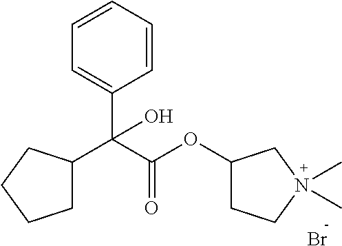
C1=CC=CC(C(C(OC2CCN(C)(C)C2)=O)(C2CCCC2)O)=C1.Br
